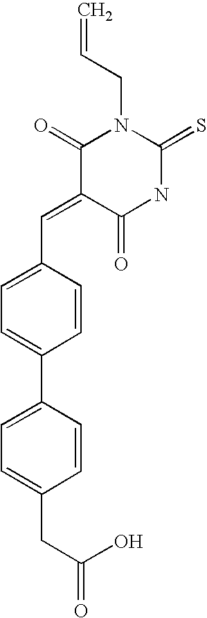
C=CCN1C(=O)C(=CC2=CC=C(C3=CC=C(CC(O)=O)C=C3)C=C2)C(=O)NC1=S
